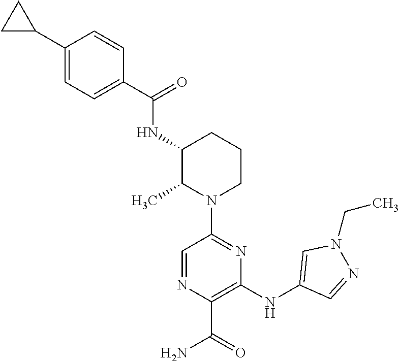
C1(C(=O)NC2C(C)N(C3=NC(NC4=CN(CC)N=C4)=C(C(=O)N)N=C3)CCC2)=CC=C(C2CC2)C=C1
